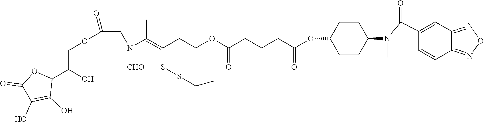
C1CC(OC(CCCC(OCCC(=C(N([CHO])CC(OCC(O)C2OC(=O)C(O)=C2O)=O)C)SSCC)=O)=O)CCC1N(C)C(=O)C1=CC2=NON=C2C=C1
